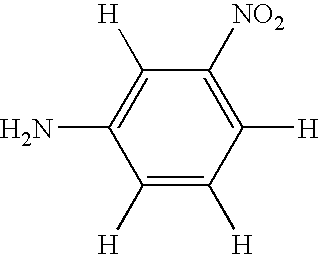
C1([H])=C([H])C([H])=C([NO2])C([H])=C1N
